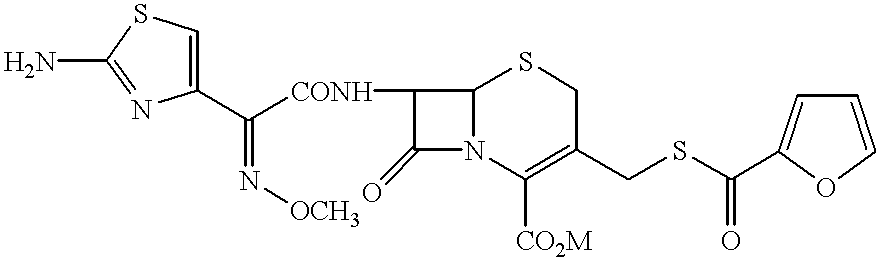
NC1=NC(C([CONH]C2C(=O)N3C2SCC(CSC(C2=CC=CO2)=O)=C3[CO2M])=N[OCH3])=CS1
